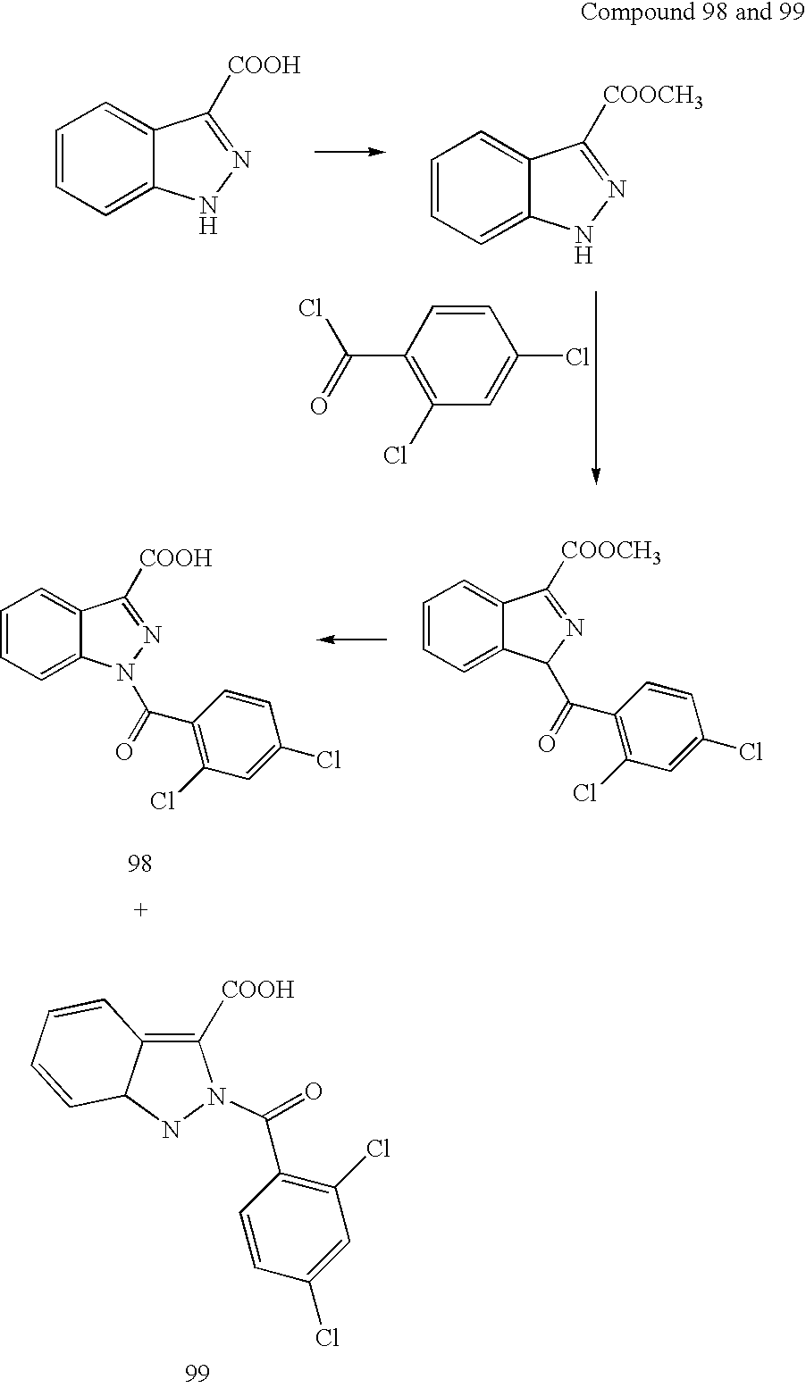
C1=CC=C2C(=C1)C([COOH])=NN2.C1=CC=C2C(=C1)C([COOCH3])=NN2.C1=CC(C(=O)Cl)=C(Cl)C=C1Cl.C1=CC=C2C(=C1)C([COOCH3])=NC2C(=O)C1=C(Cl)C=C(Cl)C=C1.C1=CC=C2C(=C1)C([COOH])=NN2C(=O)C1=C(Cl)C=C(Cl)C=C1.C1=CC=CC2C1=C([COOH])N(C(=O)C1=C(Cl)C=C(Cl)C=C1)N2
